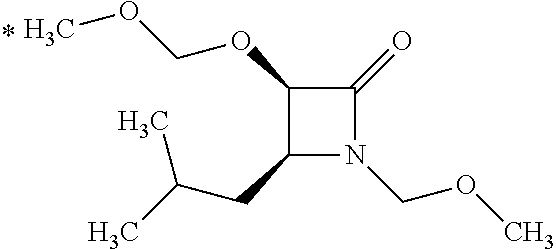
C1(CC(C)C)N(COC)C(=O)C1OCOC
